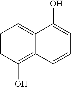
C1=CC(O)=C2C(=C1)C(O)=CC=C2
